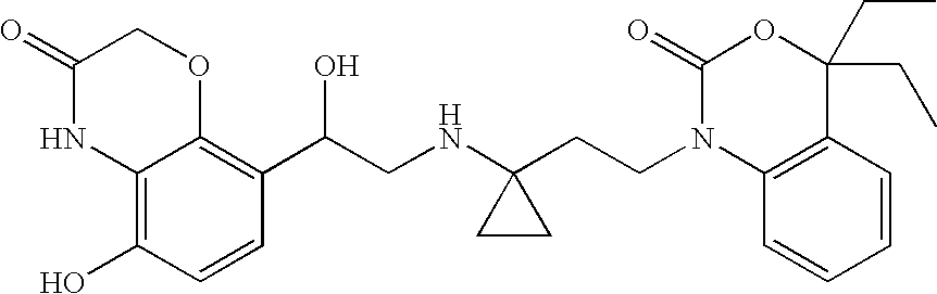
C12=C(O)C=CC(C(CNC3(CCN4C5=C(C(CC)(CC)OC4=O)C=CC=C5)CC3)O)=C1OCC(=O)N2
